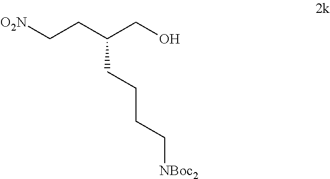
[O2N]CCC(CO)CCCC[NBoc2]
